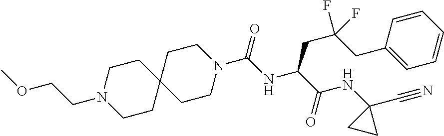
C1CN(C(NC(C(NC2(C#N)CC2)=O)CC(CC2=CC=CC=C2)(F)F)=O)CCC12CCN(CCOC)CC2
